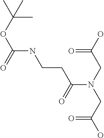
O=C(N(CC(O)=O)CC(O)=O)CCNC(OC(C)(C)C)=O
